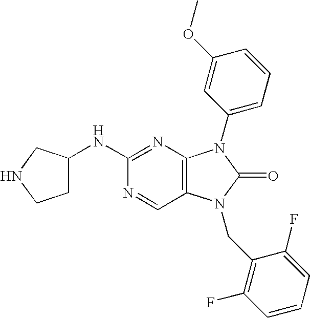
N(C1=NC2=C(C=N1)N(CC1=C(F)C=CC=C1F)C(=O)N2C1=CC=CC(OC)=C1)C1CCNC1
